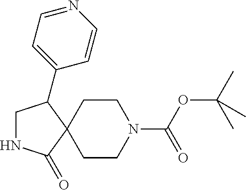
C1NC(=O)C2(C1C1=CC=NC=C1)CCN(C(OC(C)(C)C)=O)CC2
